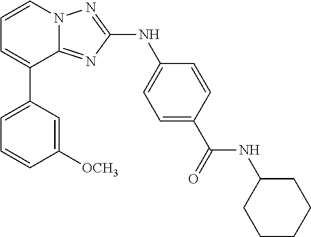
C1=CN2C(=NC(NC3=CC=C(C(=O)NC4CCCCC4)C=C3)=N2)C(C2=CC=CC([OCH3])=C2)=C1
